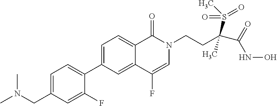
C1=C(CN(C)C)C=C(F)C(C2=CC=C3C(=C2)C(F)=CN(CCC(C(=O)NO)(S(C)(=O)=O)C)C3=O)=C1
